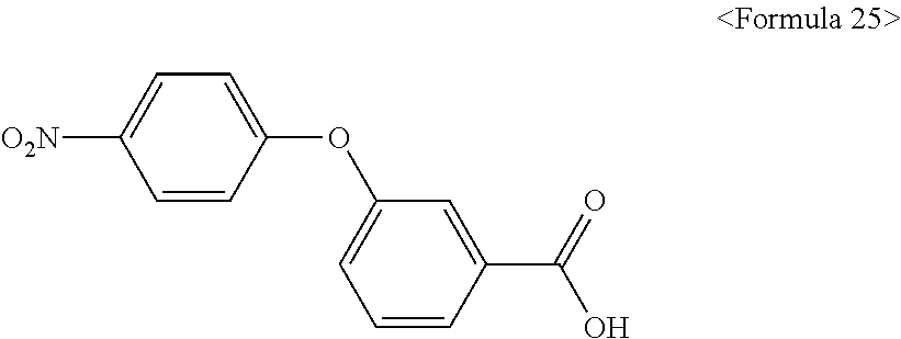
[O2N]C1=CC=C(OC2=CC=CC(C(=O)O)=C2)C=C1
